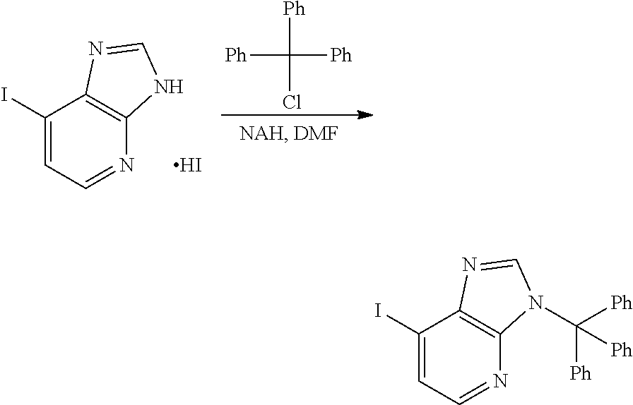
C1(I)=CC=NC2=C1N=CN2.I.[Ph]C([Ph])([Ph])Cl.C1(I)=CC=NC2=C1N=CN2C([Ph])([Ph])[Ph]
